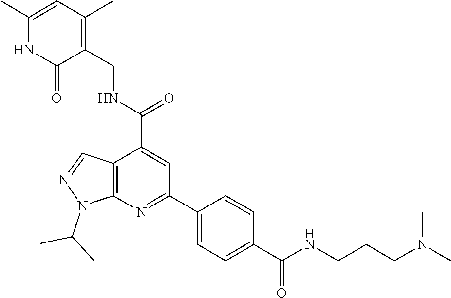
CC1=CC(C)=C(CNC(C2=CC(C3=CC=C(C(NCCCN(C)C)=O)C=C3)=NC3=C2C=NN3C(C)C)=O)C(=O)N1
